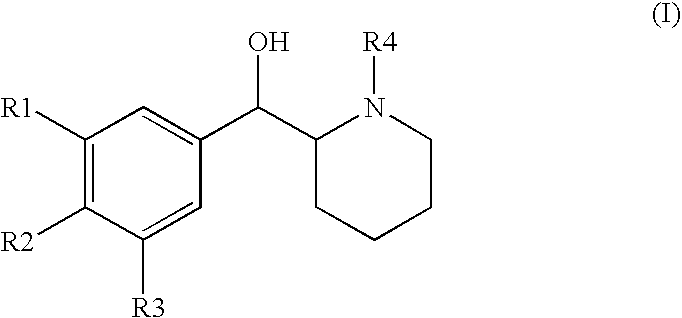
C1([R1])=C([R2])C([R3])=CC(C(C2CCCCN2[R4])O)=C1
